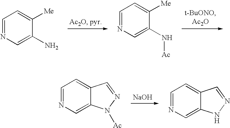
C1=NC=C(N)C([Me])=C1.C1=NC=C(N[Ac])C([Me])=C1.[NaOH].C1=NC=C2C(=C1)C=NN2[Ac].C1=NC=C2C(=C1)C=NN2
